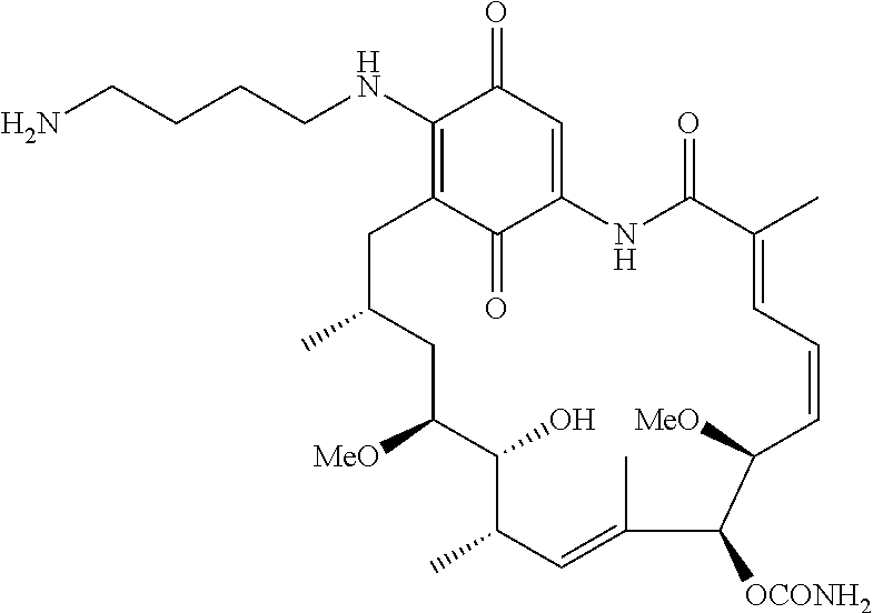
C1(NCCCCN)=C2C(=O)C(=CC1=O)NC(=O)C(C)=CC=CC([MeO])C([OCONH2])C(C)=CC(C)C(O)C([MeO])CC(C)C2
